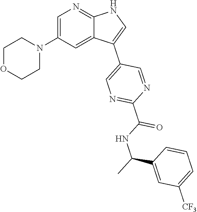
C1OCCN(C2=CN=C3C(=C2)C(C2=CN=C(C(NC(C)C4=CC([CF3])=CC=C4)=O)N=C2)=CN3)C1
